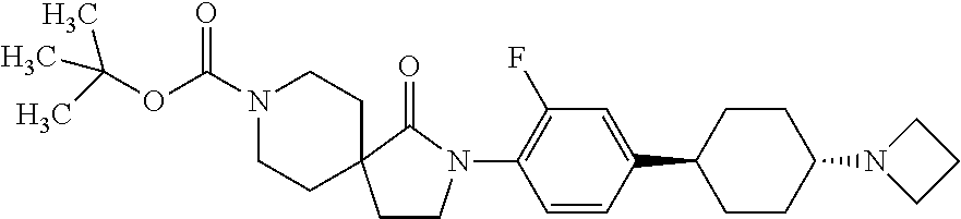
C1(N2CCC3(C2=O)CCN(C(OC(C)(C)C)=O)CC3)=C(F)C=C(C2CCC(N3CCC3)CC2)C=C1
